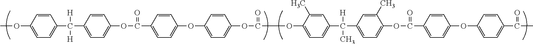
C1=CC(C([H])([H])C2=CC=C(OC(=O)C3=CC=C(OC4=CC=C(OC(=O)COC5=CC=C(C([H])(C)C6=CC=C(OC(=O)C7=CC=C(OC8=CC=C(C(=O)C)C=C8)C=C7)C(C)=C6)C=C5C)C=C4)C=C3)C=C2)=CC=C1OC
